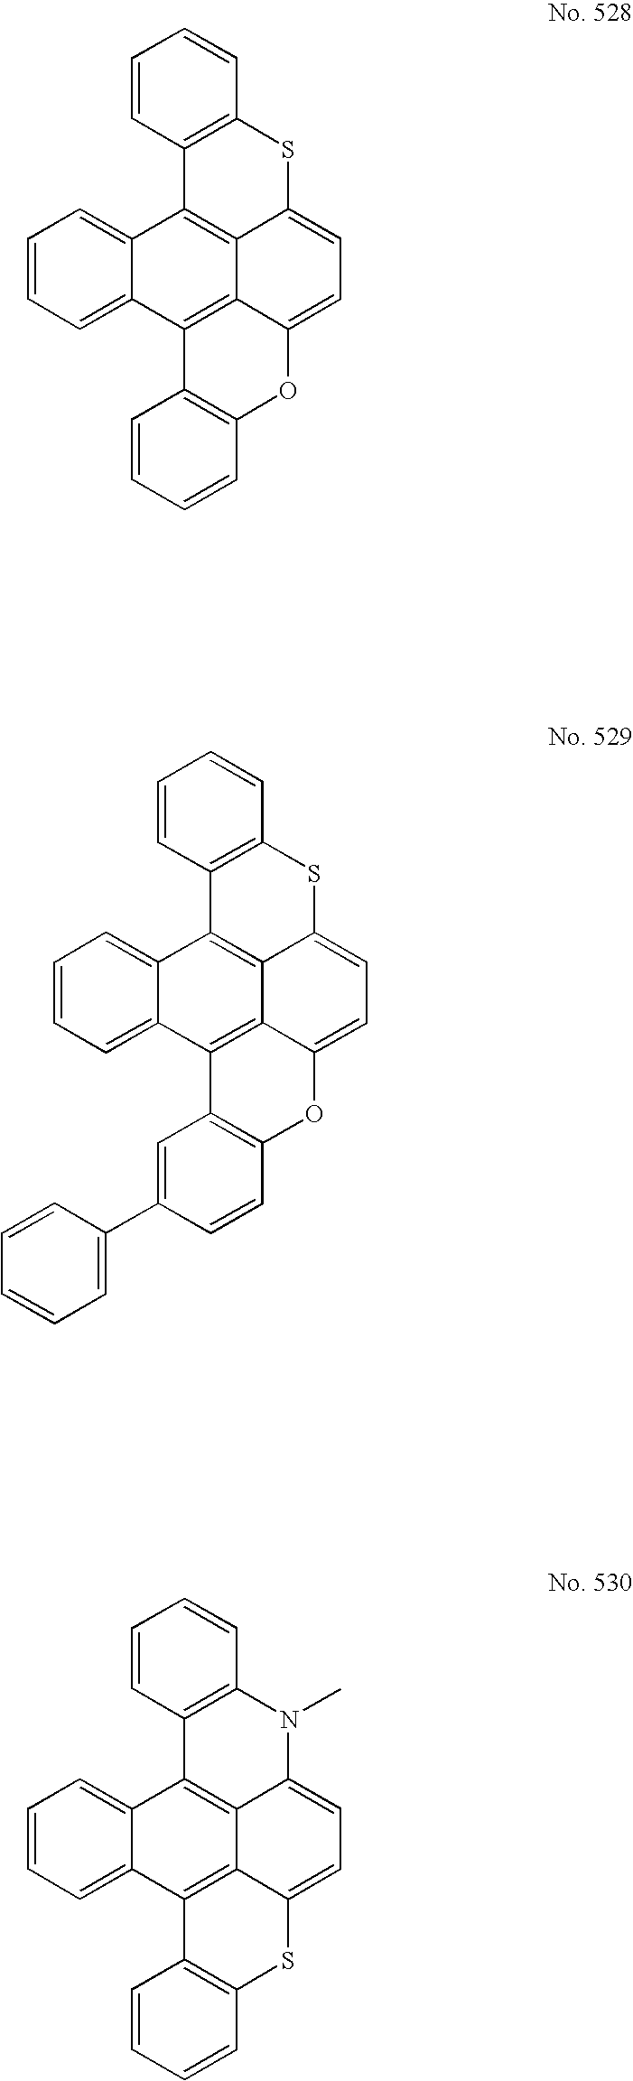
C1=CC=C2C(=C1)C1=C3C4=C2C2=C(OC4=CC=C3SC3=C1C=CC=C3)C=CC=C2.C1=CC=C2C(=C1)C1=C3C4=C2C2=C(OC4=CC=C3SC3=C1C=CC=C3)C=CC(C1=CC=CC=C1)=C2.C1=CC=C2C(=C1)C1=C3C4=C2C2=C(SC4=CC=C3N(C)C3=C1C=CC=C3)C=CC=C2
